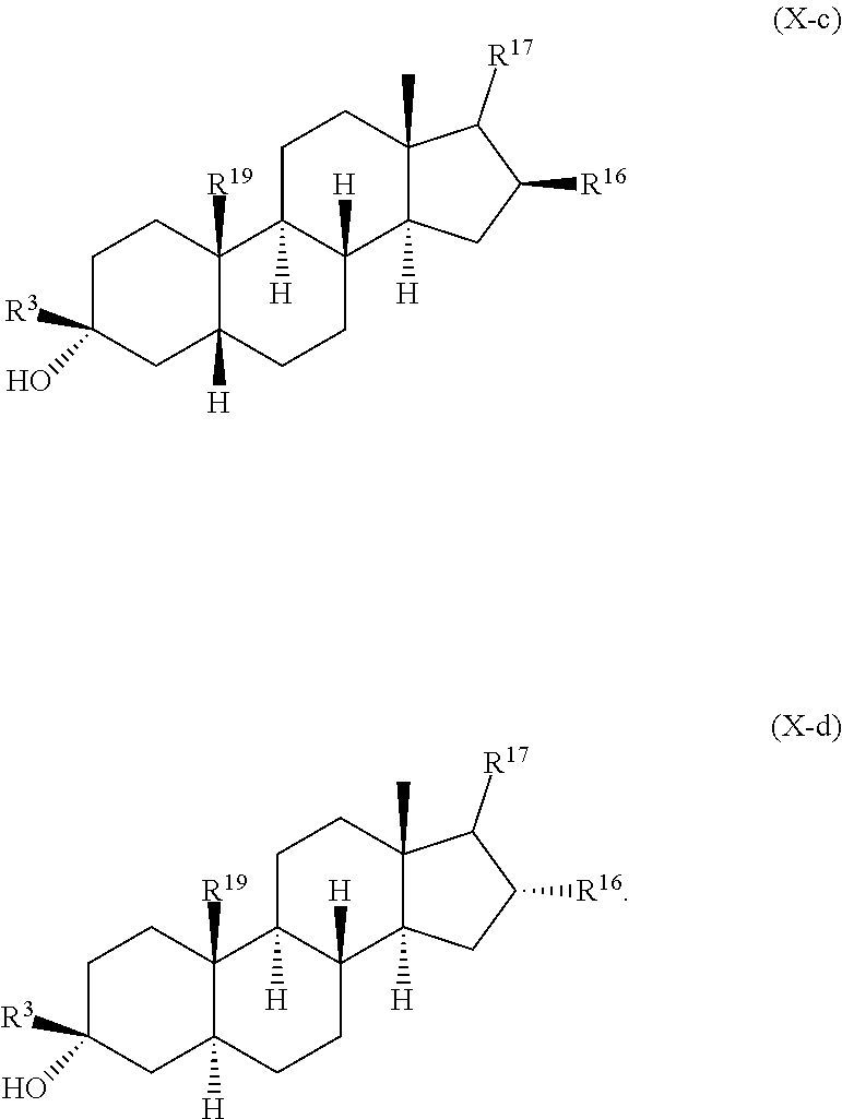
C1C([R3])(O)CC2([H])C([R19])(C1)C1([H])C([H])(CC2)C2([H])C(C)(CC1)C([R17])C([R16])C2.C1C([R3])(O)CC2([H])C([R19])(C1)C1([H])C([H])(CC2)C2([H])C(C)(CC1)C([R17])C([R16])C2
